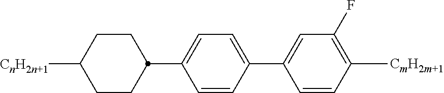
C1(C2=CC=C(C3CCC([CnH2n+1])CC3)C=C2)=CC(F)=C([CmH2m+1])C=C1
